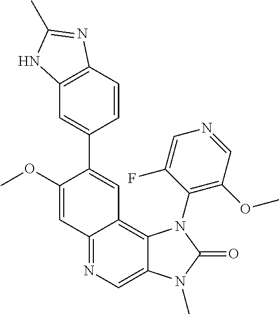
C12=NC=C3C(=C1C=C(C1=CC4=C(C=C1)N=C(C)N4)C(OC)=C2)N(C1=C(OC)C=NC=C1F)C(=O)N3C
